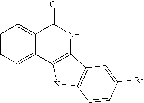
C1=CC=C2C(=C1)C(=O)NC1=C2[X]C2=C1C=C([R1])C=C2
